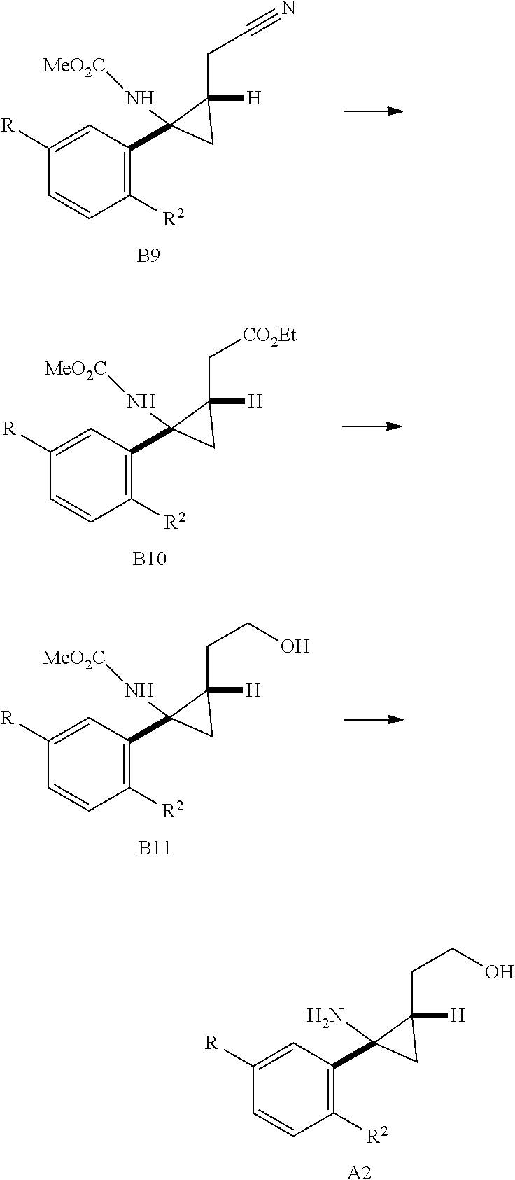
[B9].C1([R2])=C(C2(N[MeO2C])C(CC#N)([H])C2)C=C([R])C=C1.[B10].C1([R2])=C(C2(N[MeO2C])C(C[CO2Et])([H])C2)C=C([R])C=C1.[B11].C1([R2])=C(C2(N[MeO2C])C(CCO)([H])C2)C=C([R])C=C1.[A2].C1([R2])=C(C2(N)C(CCO)([H])C2)C=C([R])C=C1
